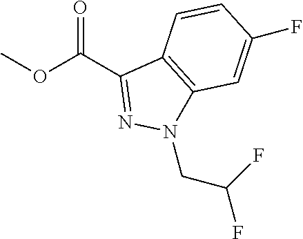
O(C(C1=NN(CC(F)F)C2=C1C=CC(F)=C2)=O)C
